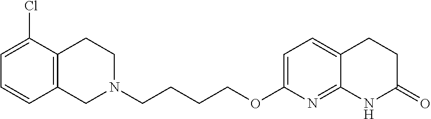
C12=C(CCN(CCCCOC3=CC=C4C(=N3)NC(=O)CC4)C1)C(Cl)=CC=C2
